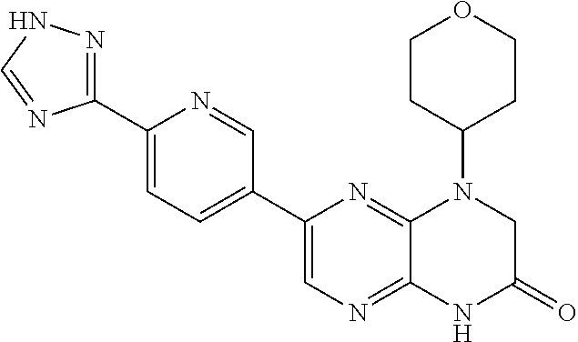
C1(C2=CC=C(C3=CN=C4C(=N3)N(C3CCOCC3)CC(=O)N4)C=N2)=NNC=N1
